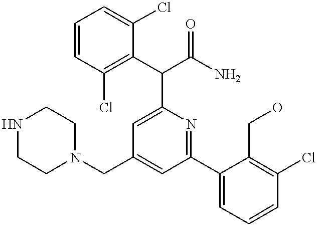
N1CCN(CC2=CC(C3=CC=CC(Cl)=C3CO)=NC(C(C3=C(Cl)C=CC=C3Cl)C(N)=O)=C2)CC1
